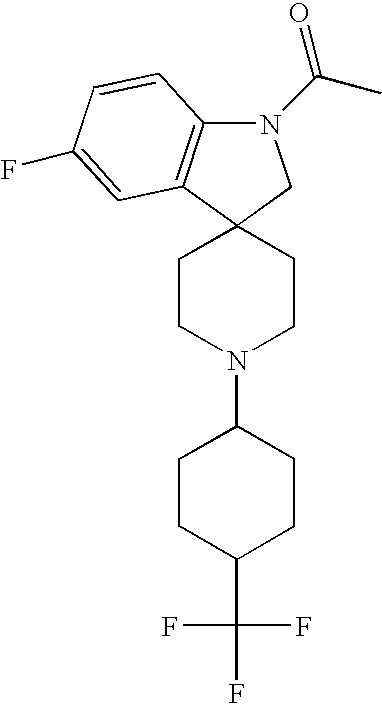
N1(C(C)=O)C2=C(C3(C1)CCN(C1CCC(C(F)(F)F)CC1)CC3)C=C(F)C=C2
